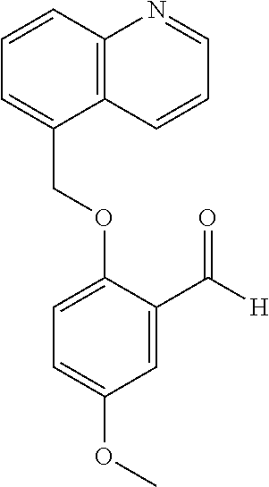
C1=CC2=C(C(COC3=CC=C(OC)C=C3C([H])=O)=C1)C=CC=N2
